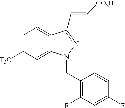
C1=C([F3C])C=C2C(=C1)C(C=C[CO2H])=NN2CC1=C(F)C=C(F)C=C1
